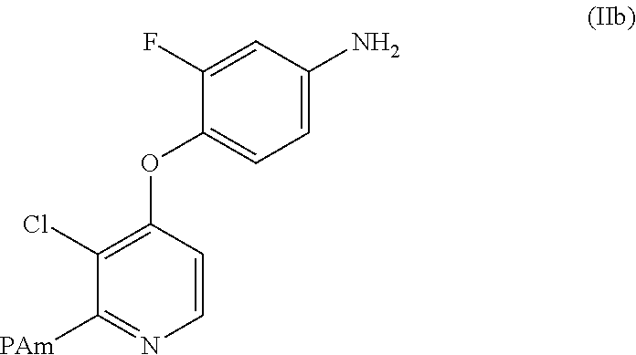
C1(F)=CC(N)=CC=C1OC1=C(Cl)C([PAm])=NC=C1
